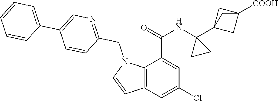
C1(Cl)=CC2=C(C(C(=O)NC3(C45CC([COOH])(C4)C5)CC3)=C1)N(CC1=NC=C(C3=CC=CC=C3)C=C1)C=C2
